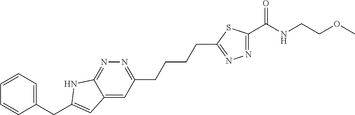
N1=C(C(NCCOC)=O)SC(CCCCC2=NN=C3C(=C2)C=C(CC2=CC=CC=C2)N3)=N1
